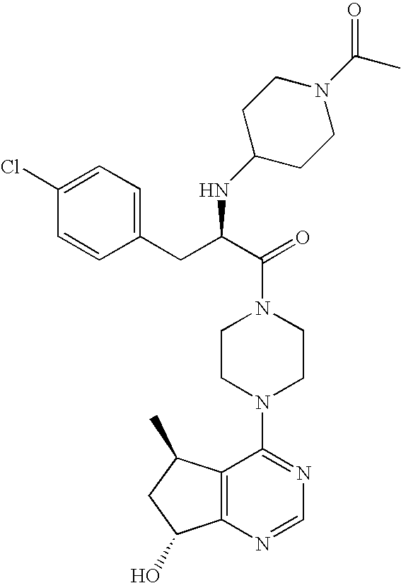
C(N1CCN(C2=NC=NC3=C2C(C)CC3O)CC1)(C(CC1=CC=C(Cl)C=C1)NC1CCN(C(C)=O)CC1)=O
